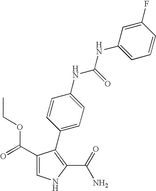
C1(C(=O)OCC)=CNC(C(=O)N)=C1C1=CC=C(NC(NC2=CC=CC(F)=C2)=O)C=C1
